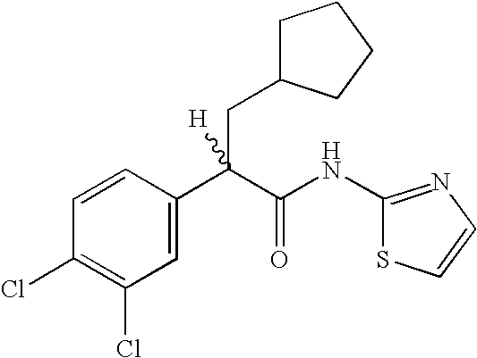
C1=C(C(C(NC2=NC=CS2)=O)(CC2CCCC2)[H])C=CC(Cl)=C1Cl
